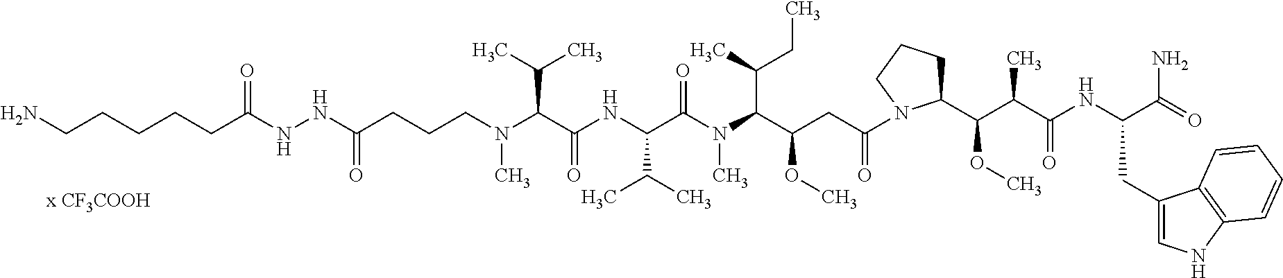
C(NNC(CCCN(C(C(NC(C(N(C(C(CC(=O)N1C(C(C(C(NC(C(=O)N)CC2=CNC3=C2C=CC=C3)=O)C)OC)CCC1)OC)C(C)CC)C)=O)C(C)C)=O)C(C)C)C)=O)(CCCCCN)=O
